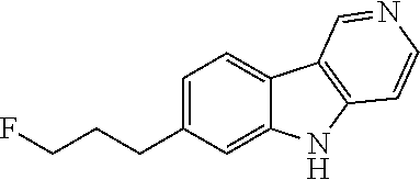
C(C1=CC=C2C(=C1)NC1=C2C=NC=C1)CCF
